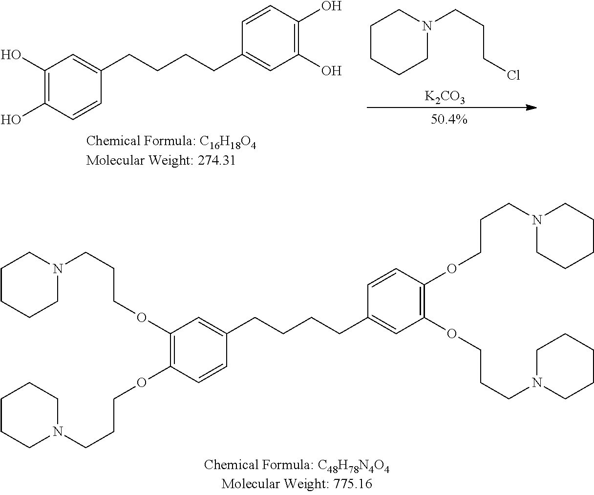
C1(O)=C(O)C=CC(CCCCC2=CC(O)=C(O)C=C2)=C1.C1CCCN(CCCCl)C1.[K2CO3].C1(OCCCN2CCCCC2)=C(OCCCN2CCCCC2)C=CC(CCCCC2=CC(OCCCN3CCCCC3)=C(OCCCN3CCCCC3)C=C2)=C1
